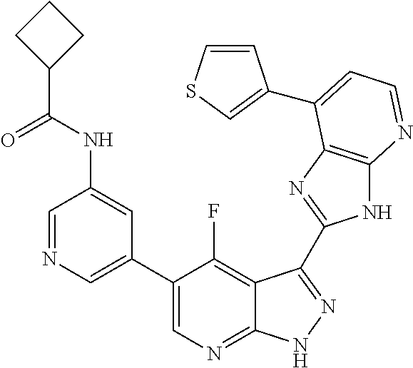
C1=NC=C(C2=CN=C3C(=C2F)C(C2=NC4=C(N2)N=CC=C4C2=CSC=C2)=NN3)C=C1NC(C1CCC1)=O
